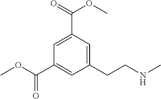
C1=C(C(OC)=O)C=C(CCNC)C=C1C(OC)=O
